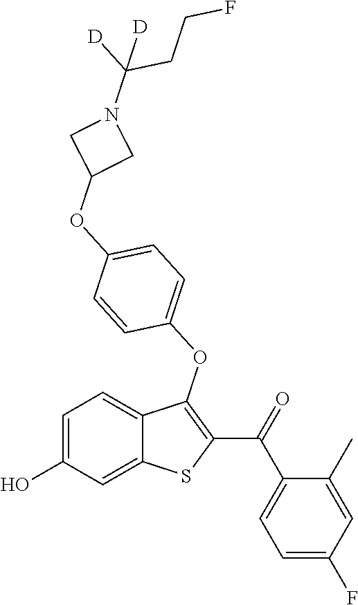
C1=C(O)C=C2C(=C1)C(OC1=CC=C(OC3CN(C(CCF)([D])[D])C3)C=C1)=C(C(=O)C1=CC=C(F)C=C1C)S2
